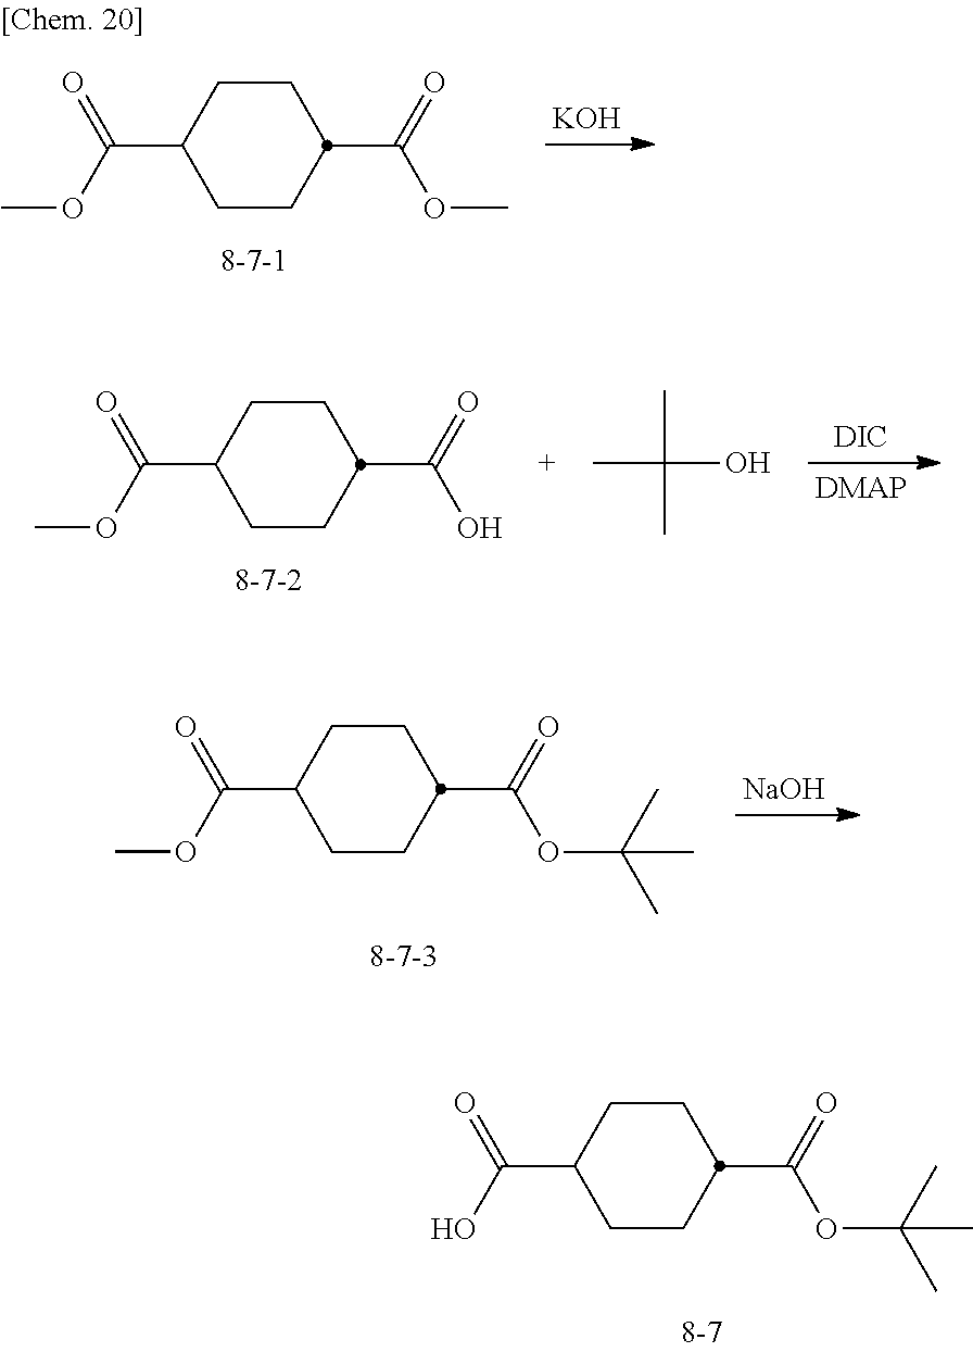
C1CC(C(=O)O)CCC1C(=O)OC(C)(C)C.[KOH].C1CC(C(=O)OC)CCC1C(=O)OC.C1CC(C(=O)OC)CCC1C(=O)O.[DIC].CC(O)(C)C.[NaOH].C1CC(C(=O)OC)CCC1C(=O)OC(C)(C)C
